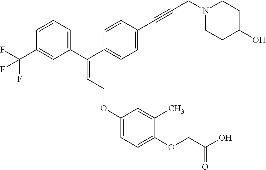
C(=C(C1=CC=CC(C(F)(F)F)=C1)C1=CC=C(C#CCN2CCC(O)CC2)C=C1)COC1=CC=C(OCC(O)=O)C(C)=C1
